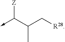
C-C(C(C[R28])C)[Z]
